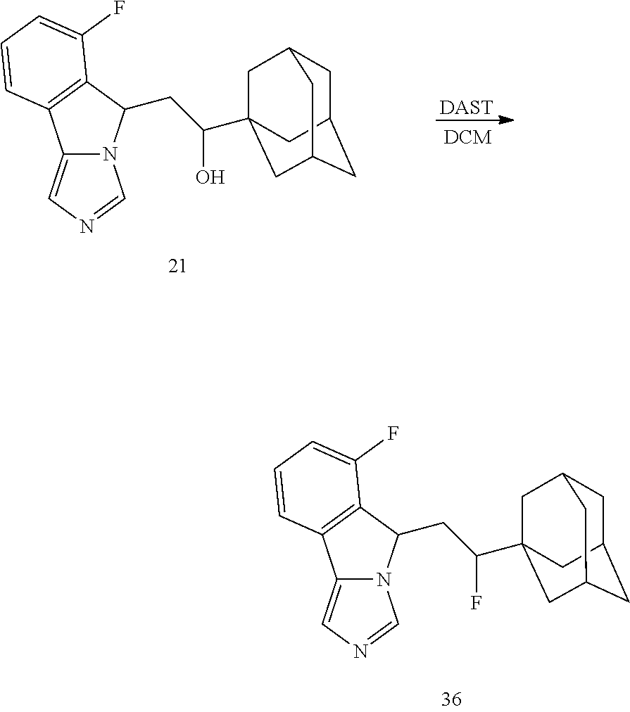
N12C(=CN=C1)C1=C(C2CC(O)C23CC4CC(CC(C2)C4)C3)C(F)=CC=C1.[DAST].N12C(=CN=C1)C1=C(C2CC(F)C23CC4CC(CC(C2)C4)C3)C(F)=CC=C1
